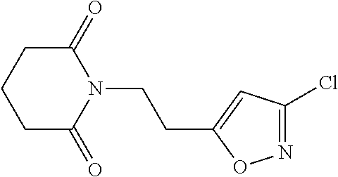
C1(=O)CCCC(=O)N1CCC1=CC(Cl)=NO1
